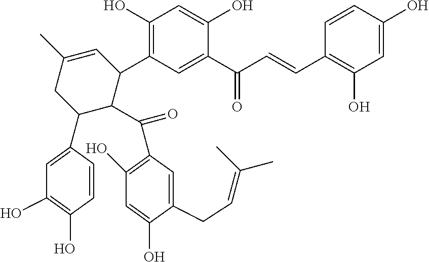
C1(O)=C(C2C=C(C)CC(C3=CC(O)=C(O)C=C3)C2C(=O)C2=C(O)C=C(O)C(CC=C(C)C)=C2)C=C(C(C=CC2=C(O)C=C(O)C=C2)=O)C(O)=C1
